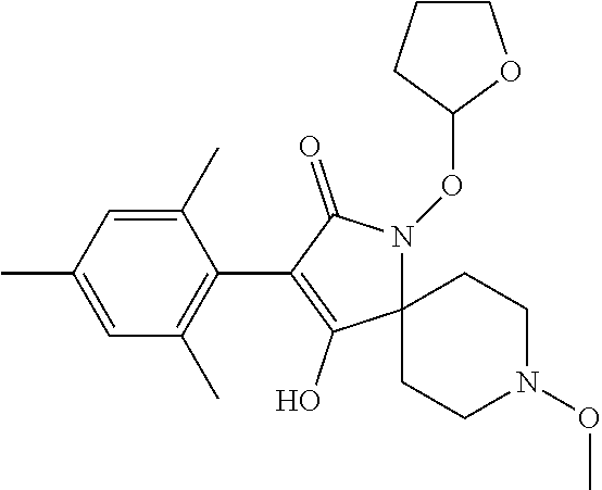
C1(C)=CC(C)=CC(C)=C1C1=C(O)C2(N(OC3CCCO3)C1=O)CCN(OC)CC2
